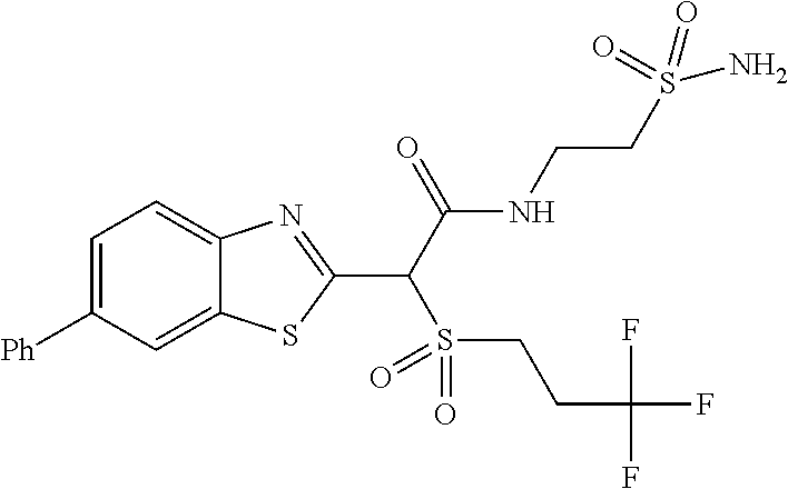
C1=C([Ph])C=C2C(=C1)N=C(C(C(NCCS(N)(=O)=O)=O)S(=O)(=O)CCC(F)(F)F)S2
